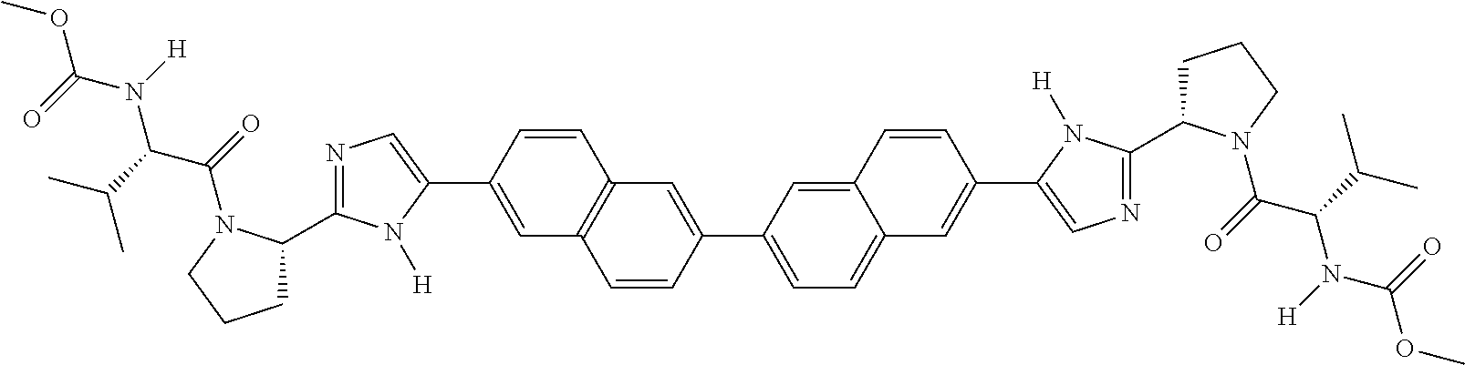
COC(=O)N(C(C(=O)N1C(C2=NC=C(C3=CC4=C(C=C3)C=C(C3=CC=C5C(=C3)C=CC(C3=CN=C(C6CCCN6C(C(N(C(OC)=O)[H])C(C)C)=O)N3[H])=C5)C=C4)N2[H])CCC1)C(C)C)[H]
